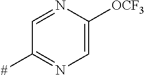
C1=NC([OCF3])=CN=C1[#]
